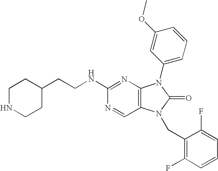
C(CNC1=NC2=C(C=N1)N(CC1=C(F)C=CC=C1F)C(=O)N2C1=CC=CC(OC)=C1)C1CCNCC1
